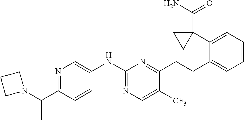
N1=C(C(N2CCC2)C)C=CC(NC2=NC=C([CF3])C(CCC3=CC=CC=C3C3(C(N)=O)CC3)=N2)=C1
